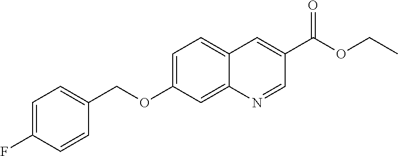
C1=C(F)C=CC(COC2=CC=C3C(=C2)N=CC(C(OCC)=O)=C3)=C1
